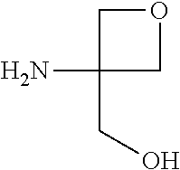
C1(CO)(N)COC1
